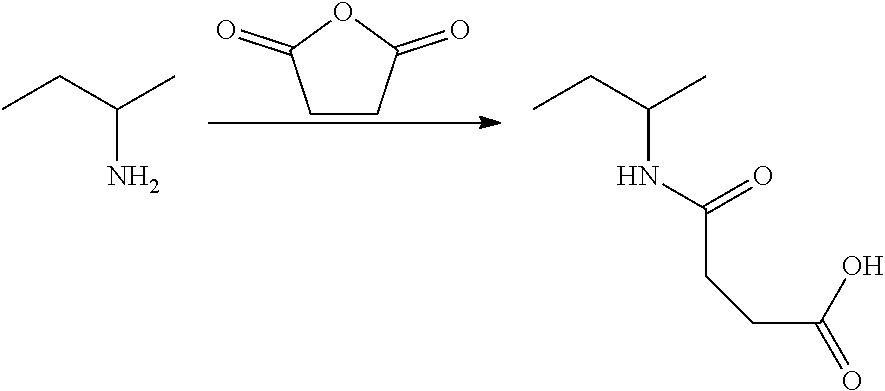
C1CC(=O)OC1=O.C(N)(CC)C.C(NC(=O)CCC(O)=O)(CC)C
